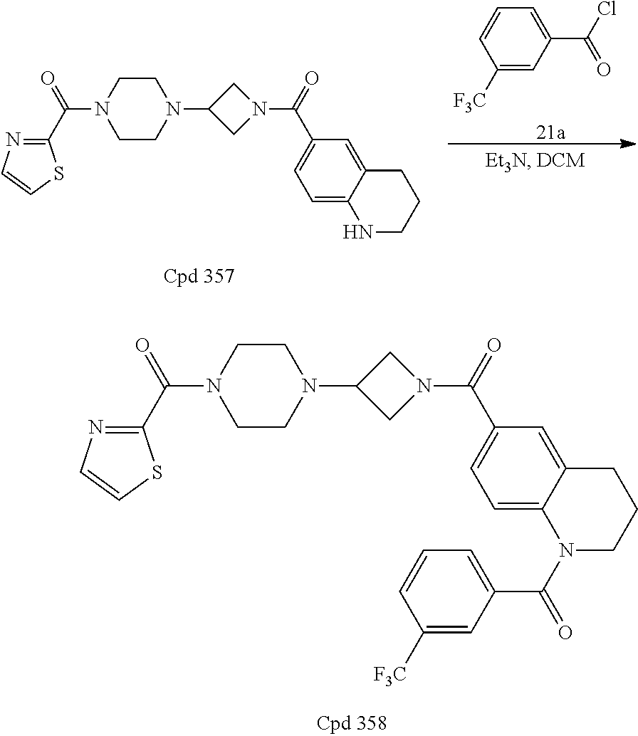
C1(C(N2CCN(C3CN(C(=O)C4=CC=C5C(=C4)CCCN5)C3)CC2)=O)=NC=CS1.C1=CC([F3C])=CC(C(Cl)=O)=C1.C1(C(N2CCN(C3CN(C(=O)C4=CC=C5C(=C4)CCCN5C(=O)C4=CC=CC([F3C])=C4)C3)CC2)=O)=NC=CS1
